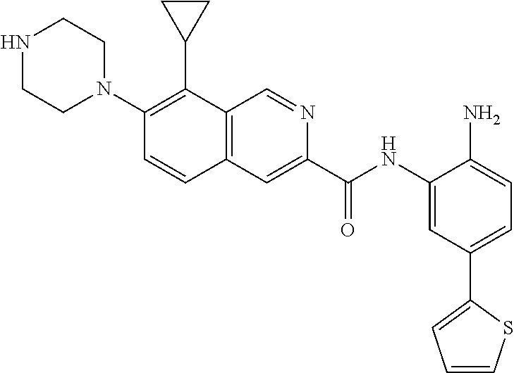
C1(NC(C2=CC3=C(C=N2)C(C2CC2)=C(N2CCNCC2)C=C3)=O)=CC(C2=CC=CS2)=CC=C1N
